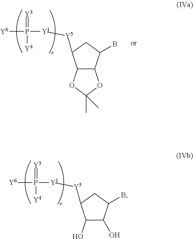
C1(O)C(O)C(B)CC1[Y5][Y1]P([Y6])(=[Y3])[Y4].C12C(C(B)CC1[Y5][Y1]P([Y6])(=[Y3])[Y4])OC(C)(C)O2
